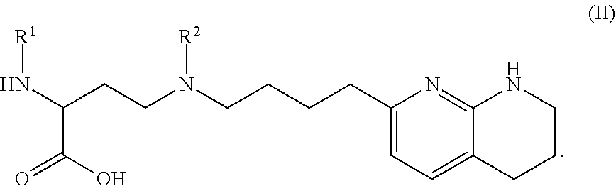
N([R2])(CCCCC1=CC=C2C(=N1)NCCC2)CCC(N[R1])C(=O)O
